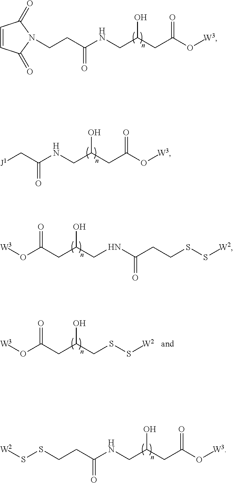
C(C(CC(O[W3])=O)O)NC(CCN1C(=O)C=CC1=O)=O.C(C(CC(O[W3])=O)O)NC(C[J1])=O.C(C(CNC(CCSS[W2])=O)O)C(O[W3])=O.C(C(CSS[W2])O)C(O[W3])=O.C(C(CC(O[W3])=O)O)NC(CCSS[W2])=O
